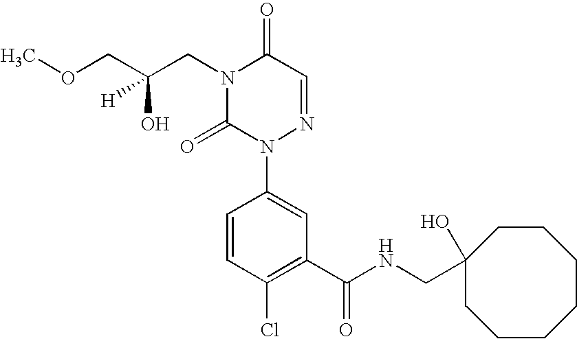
N1(CC(COC)(O)[H])C(=O)N(C2=CC(C(NCC3(O)CCCCCCC3)=O)=C(Cl)C=C2)N=CC1=O
